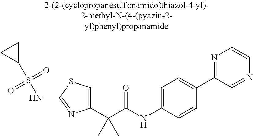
C1(C(C(NC2=CC=C(C3=NC=CN=C3)C=C2)=O)(C)C)=CSC(NS(C2CC2)(=O)=O)=N1
